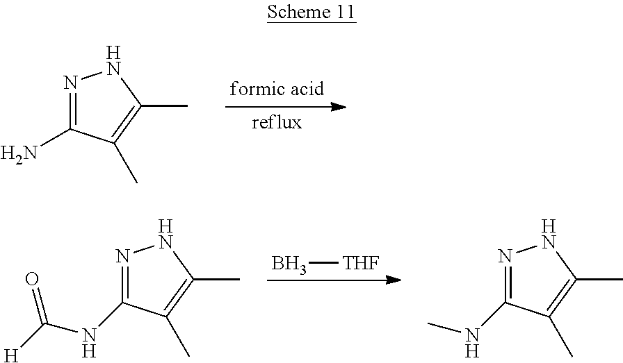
N1=C(N)C(C)=C(C)N1.B[THF].N1=C(NC([H])=O)C(C)=C(C)N1.N1=C(NC)C(C)=C(C)N1
